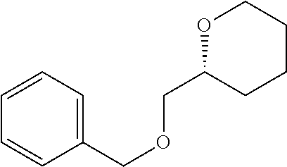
C1(COCC2CCCCO2)=CC=CC=C1
